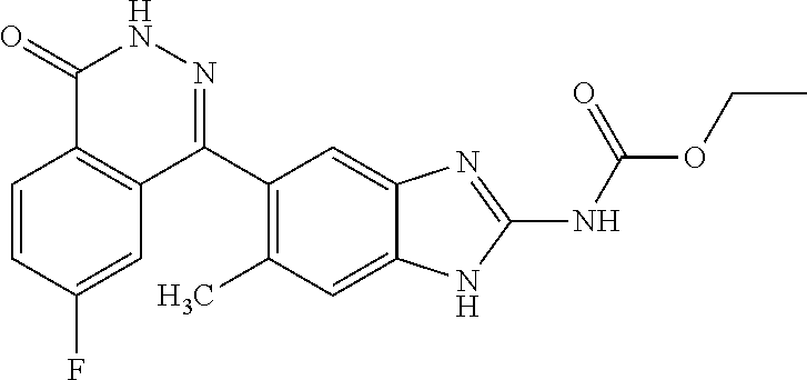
O(C(=O)NC1=NC2=CC(C3=NNC(=O)C4=C3C=C(F)C=C4)=C(C)C=C2N1)CC
